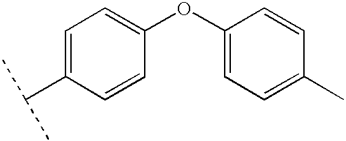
C1=C(C(C)C)C=CC(OC2=CC=C(C)C=C2)=C1
